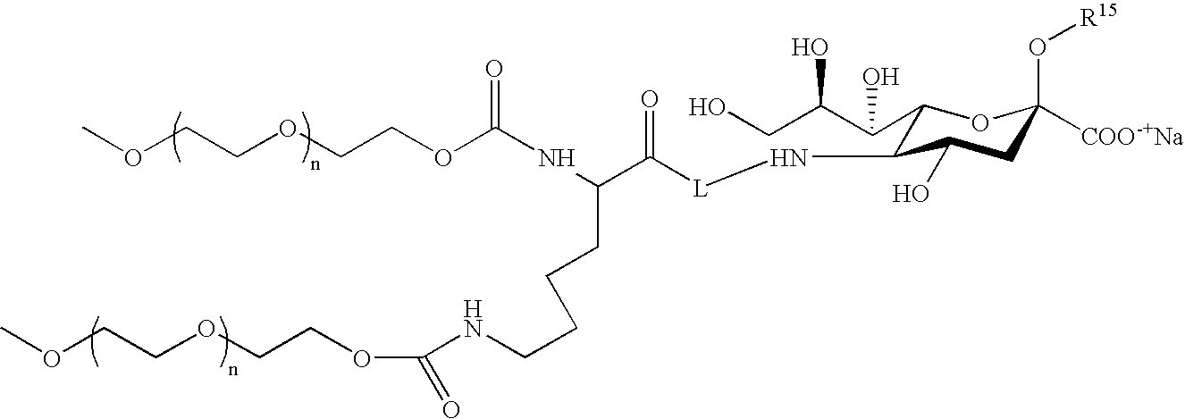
C1(C(C(CO)O)O)C(N[L]C(=O)C(NC(=O)OCCOCCOC)CCCCNC(OCCOCCOC)=O)C(O)CC(O[R15])([COO-+Na])O1
